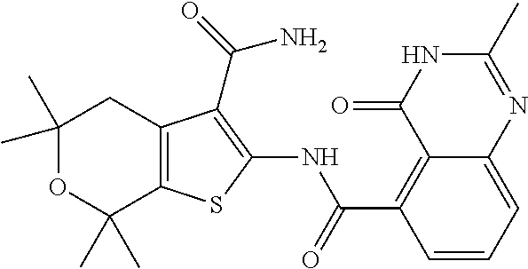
C1(C)(C)OC(C)(C)C2=C(C1)C(C(=O)N)=C(NC(C1=C3C(=CC=C1)N=C(C)NC3=O)=O)S2
